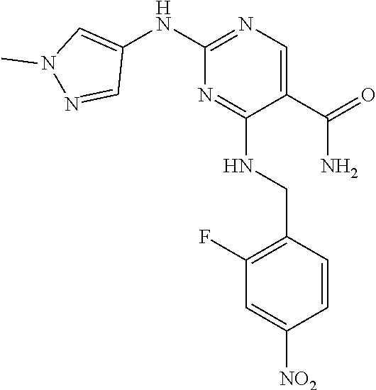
C1(C(=O)N)=CN=C(NC2=CN(C)N=C2)N=C1NCC1=C(F)C=C([NO2])C=C1
